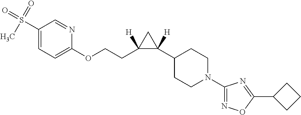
C1(S(=O)(=O)C)=CC=C(OCCC2([H])C([H])(C3CCN(C4=NOC(C5CCC5)=N4)CC3)C2)N=C1
